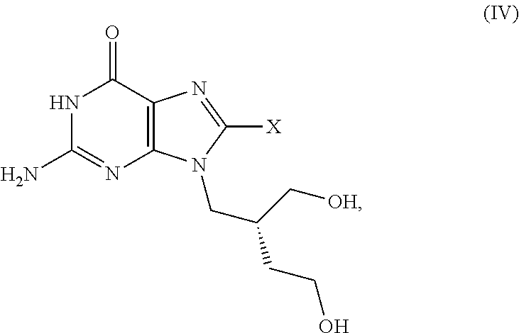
C12=C(C(=O)NC(N)=N1)N=C([X])N2CC(C[OH])CCO
